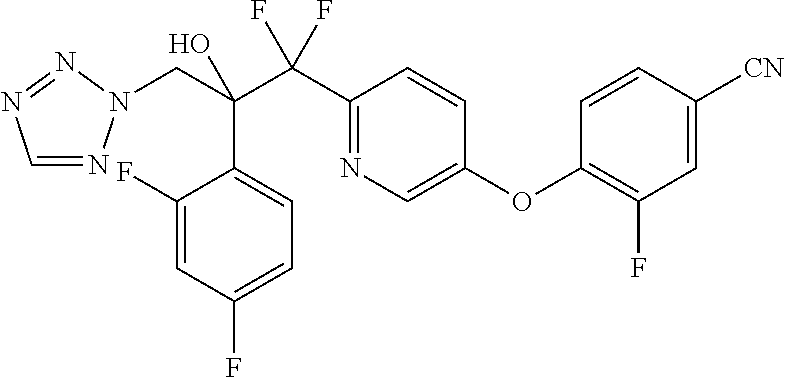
C1=NN(CC(C(C2=NC=C(OC3=C(F)C=C([CN])C=C3)C=C2)(F)F)(O)C2=CC=C(F)C=C2F)N=N1
